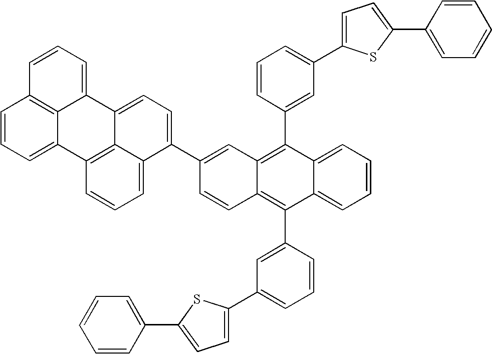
C1(C2=CC=C3C4=C(C=CC=C24)C2=CC=CC4=C2C3=CC=C4)=CC2=C(C3=CC(C4=CC=C(C5=CC=CC=C5)S4)=CC=C3)C3=CC=CC=C3C(C3=CC(C4=CC=C(C5=CC=CC=C5)S4)=CC=C3)=C2C=C1
